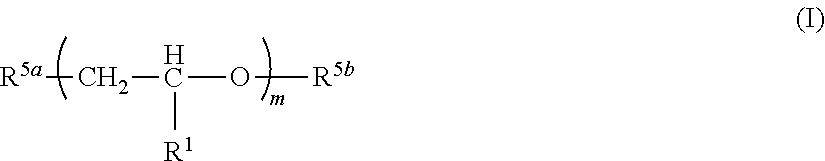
[R5a]CC(O[R5b])[R1]
